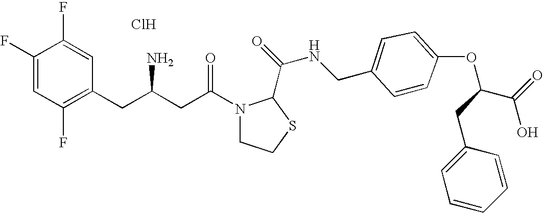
Cl.C1(F)=CC(F)=C(CC(CC(N2CCSC2C(=O)NCC2=CC=C(OC(C(=O)O)CC3=CC=CC=C3)C=C2)=O)N)C=C1F
